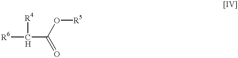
[R6]C([R4])C(O[R5])=O
